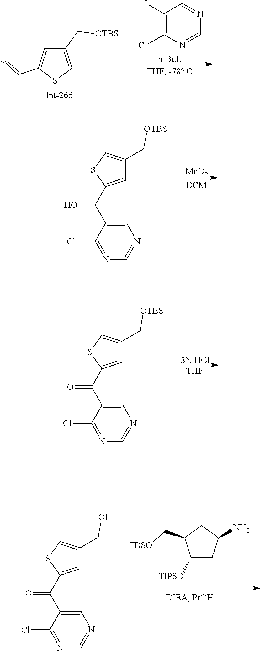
C1(I)=C(Cl)N=CN=C1.[n-BuLi].C1(C[OTBS])=CSC(C=O)=C1.[MnO2].C1=C(C(C2=CC(C[OTBS])=CS2)O)C(Cl)=NC=N1.[3N HCl].[THF].C1=C(C(C2=CC(C[OTBS])=CS2)=O)C(Cl)=NC=N1.C1=C(C(C2=CC(CO)=CS2)=O)C(Cl)=NC=N1.C1([TIPSO])CC(N)CC1C[TBSO]
